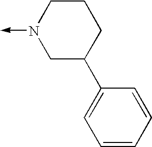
N1(->C)CC(C2=CC=CC=C2)CCC1
